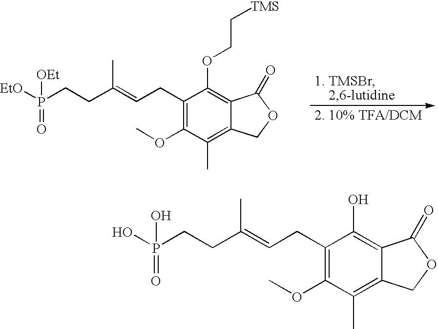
C1(CC=C(CCP([EtO])(=O)[OEt])C)=C(OC)C(C)=C2C(=C1OCC[TMS])C(=O)OC2.C1(CC=C(CCP(O)(=O)O)C)=C(OC)C(C)=C2C(=C1O)C(=O)OC2
